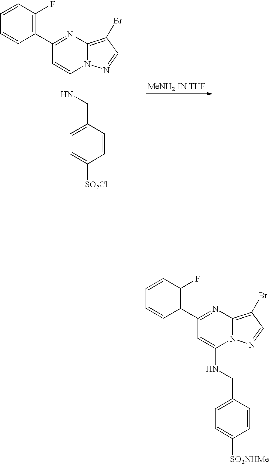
C1=CC(F)=C(C2=NC3=C(Br)C=NN3C(NCC3=CC=C([SO2Cl])C=C3)=C2)C=C1.C1=CC(F)=C(C2=NC3=C(Br)C=NN3C(NCC3=CC=C([SO2NHMe])C=C3)=C2)C=C1
